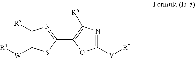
C1([R3])=C([W][R1])SC(C2=C([R6])N=C([V][R2])O2)=N1
